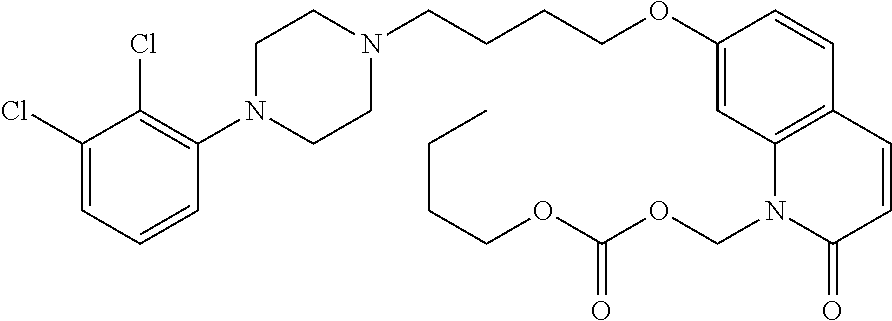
C1(Cl)=CC=CC(N2CCN(CCCCOC3=CC4=C(C=C3)C=CC(=O)N4COC(=O)OCCCC)CC2)=C1Cl
